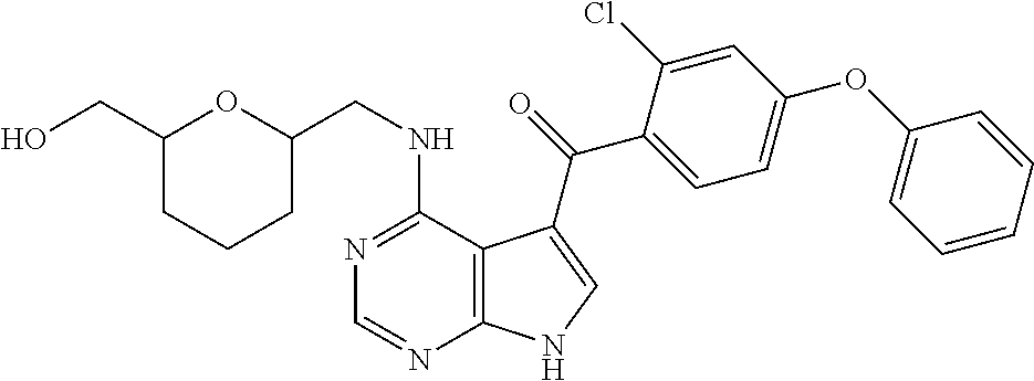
N1=C(NCC2OC(CO)CCC2)C2=C(N=C1)NC=C2C(=O)C1=CC=C(OC2=CC=CC=C2)C=C1Cl
